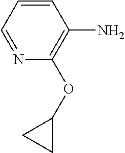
C1=CC=NC(OC2CC2)=C1N
